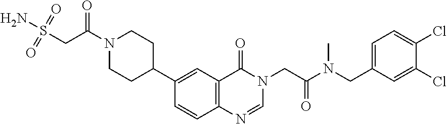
C1=CC2=C(C=C1C1CCN(C(=O)CS(N)(=O)=O)CC1)C(=O)N(CC(=O)N(CC1=CC=C(Cl)C(Cl)=C1)C)C=N2
